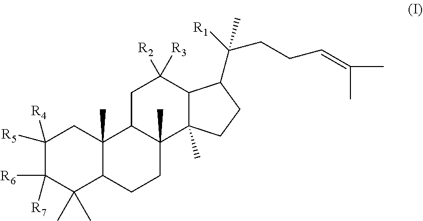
C1([R4])([R5])C([R7])([R6])C(C)(C)C2C(C)(C1)C1C(C)(CC2)C2(C)C(C([R2])([R3])C1)C(C([R1])(CCC=C(C)C)C)CC2
